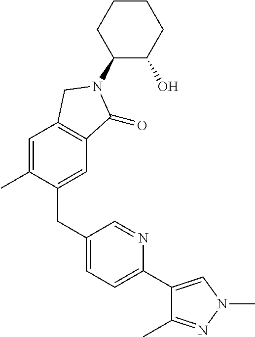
C1(CC2=CC=C(C3=CN(C)N=C3C)N=C2)=CC2=C(C=C1C)CN(C1C(O)CCCC1)C2=O
